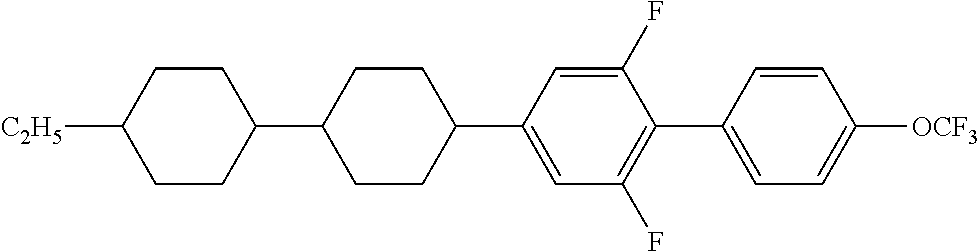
C1([C2H5])CCC(C2CCC(C3=CC(F)=C(C4=CC=C([OCF3])C=C4)C(F)=C3)CC2)CC1
